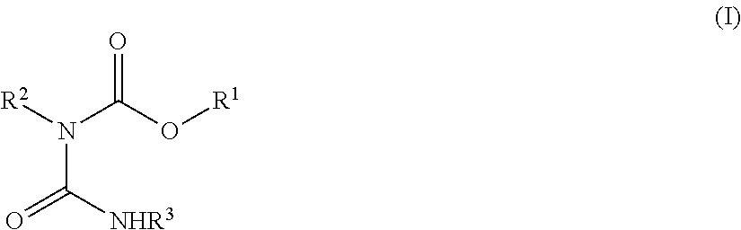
N(C([NHR3])=O)(C(O[R1])=O)[R2]
